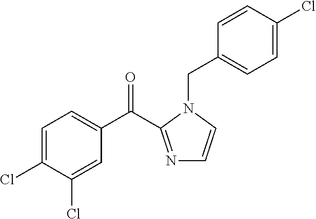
C1=C(Cl)C(Cl)=CC(C(=O)C2=NC=CN2CC2=CC=C(Cl)C=C2)=C1
